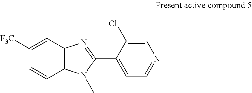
C12=C(C=C([F3C])C=C1)N=C(C1=CC=NC=C1Cl)N2C
